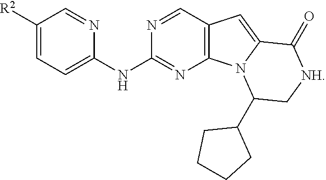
C1([R2])=CC=C(NC2=NC3=C(C=N2)C=C2N3C(C3CCCC3)C[NH]C2=O)N=C1
